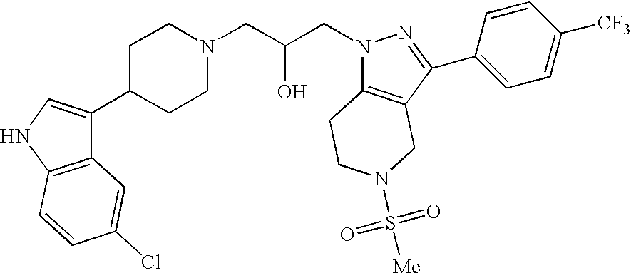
C1C(C2=CNC3=C2C=C(Cl)C=C3)CCN(CC(CN2C3=C(C(C4=CC=C([CF3])C=C4)=N2)CN(S(=O)(=O)[Me])CC3)O)C1
